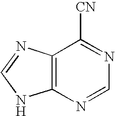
C12=C(N=CN=C1[CN])NC=N2
